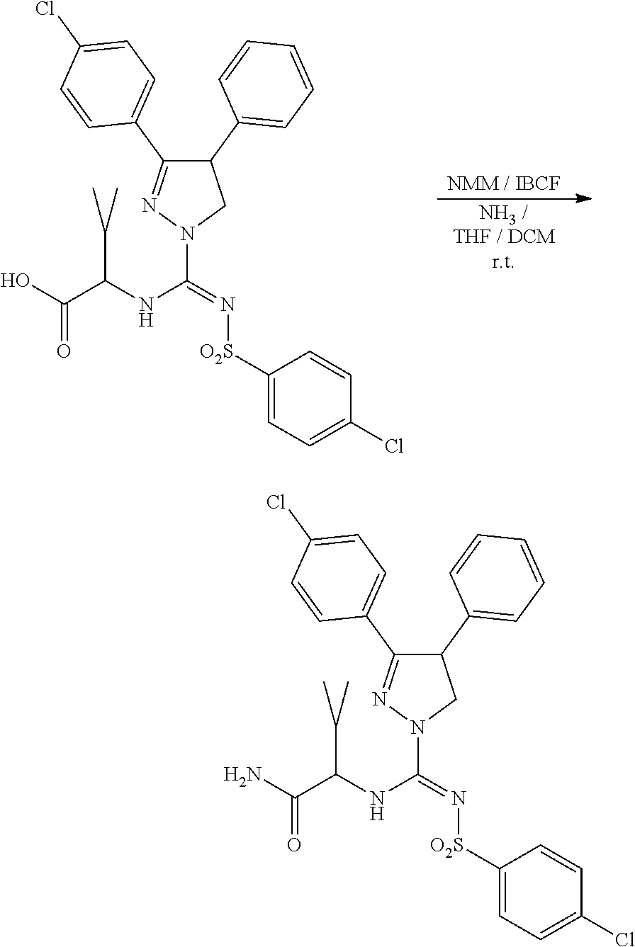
C1([O2S]N=C(N2N=C(C3=CC=C(Cl)C=C3)C(C3=CC=CC=C3)C2)NC(C(O)=O)C(C)C)=CC=C(Cl)C=C1.[NMM / IBCF].[NH3 / THF / DCM r.t].C1([O2S]N=C(N2N=C(C3=CC=C(Cl)C=C3)C(C3=CC=CC=C3)C2)NC(C(N)=O)C(C)C)=CC=C(Cl)C=C1
